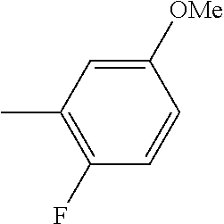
C1([OMe])=CC(C)=C(F)C=C1
